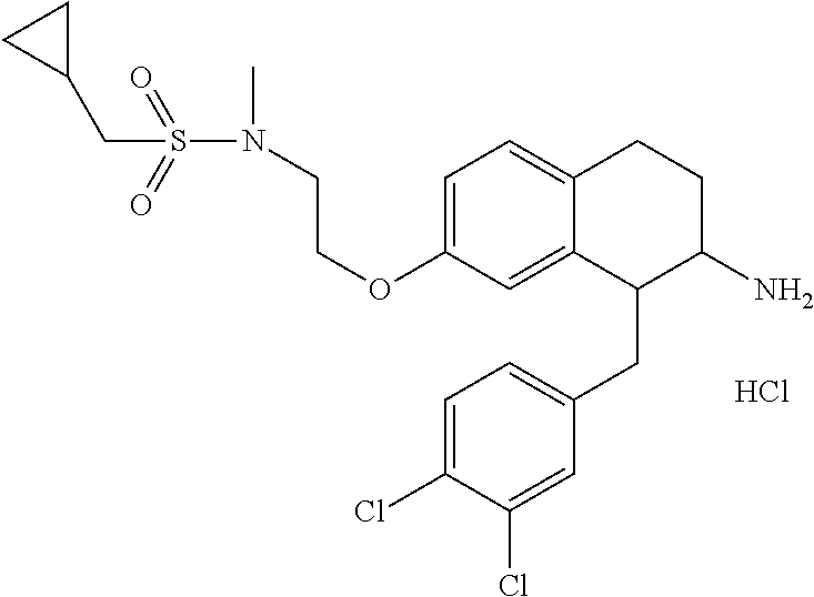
C1=C(OCCN(S(=O)(=O)CC2CC2)C)C=C2C(=C1)CCC(N)C2CC1=CC=C(Cl)C(Cl)=C1.Cl
